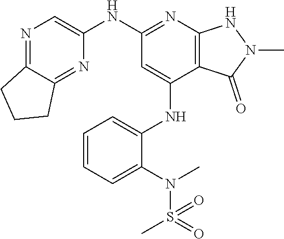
C1(NC2=NC3=C(C(NC4=CC=CC=C4N(S(=O)(C)=O)C)=C2)C(=O)N(C)N3)=CN=C2C(=N1)CCC2
